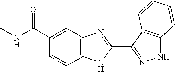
C12=C(C=C(C(NC)=O)C=C1)N=C(C1=NNC3=C1C=CC=C3)N2
